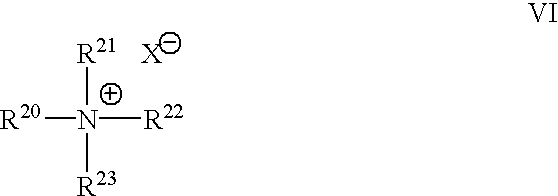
[R20][N+]([R21])([R23])[R22].[X]
